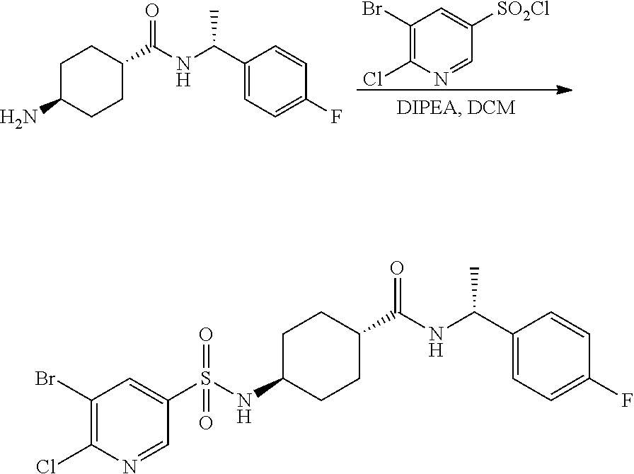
C1(Br)=C(Cl)N=CC([SO2Cl])=C1.C1C(N)CCC(C(NC(C2=CC=C(F)C=C2)C)=O)C1.C1C(NS(C2=CC(Br)=C(Cl)N=C2)(=O)=O)CCC(C(NC(C2=CC=C(F)C=C2)C)=O)C1
